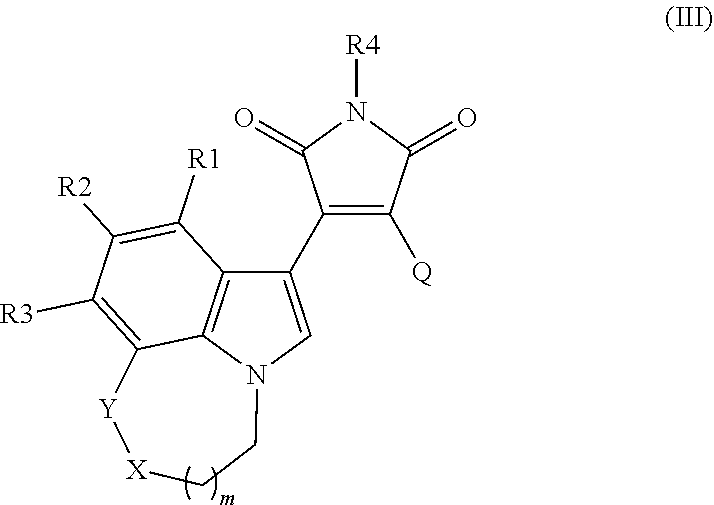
C1([Q])=C(C2=CN3C4=C2C([R1])=C([R2])C([R3])=C4[Y][X]CC3)C(=O)N([R4])C1=O
